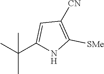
C(C)(C1=CC([CN])=C([SMe])N1)(C)C
